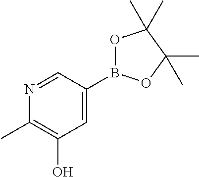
N1=CC(B2OC(C)(C)C(C)(C)O2)=CC(O)=C1C
